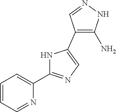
C1=CC=NC(C2=NC=C(C3=C(N)NN=C3)N2)=C1
